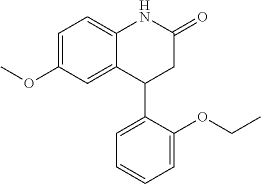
C1=C(OC)C=C2C(=C1)NC(=O)CC2C1=CC=CC=C1OCC
